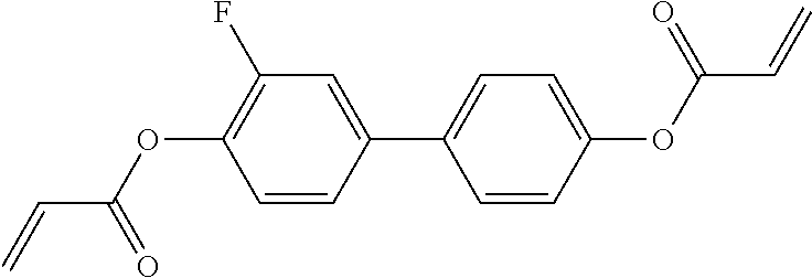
C1=CC(C2=CC=C(OC(C=C)=O)C=C2)=CC(F)=C1OC(C=C)=O
